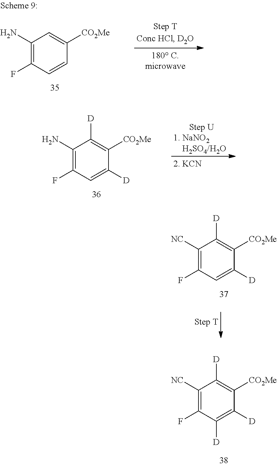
C1(N)=C(F)C=C([D])C([CO2Me])=C1[D].C1([NC])=C(F)C=C([D])C([CO2Me])=C1[D].C1([NC])=C(F)C([D])=C([D])C([CO2Me])=C1[D].C1(N)=C(F)C=CC([CO2Me])=C1
